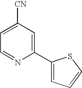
C1=C([CN])C=C(C2=CC=CS2)N=C1
